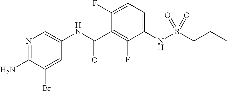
C1(F)=CC=C(NS(CCC)(=O)=O)C(F)=C1C(NC1=CN=C(N)C(Br)=C1)=O
